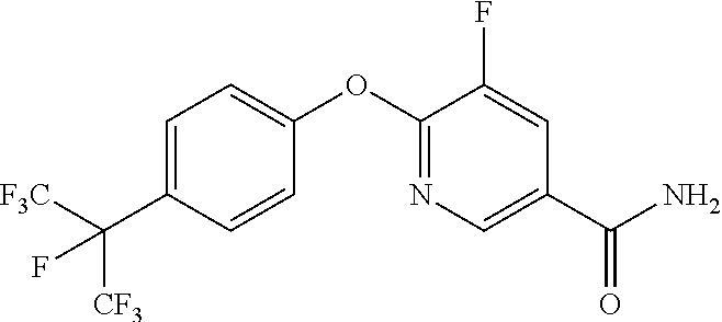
C1=C(C([F3C])([CF3])F)C=CC(OC2=NC=C(C(N)=O)C=C2F)=C1
